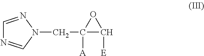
C1=NN(CC2([A])C([E])O2)C=N1
